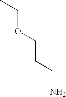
CCOCCCN
